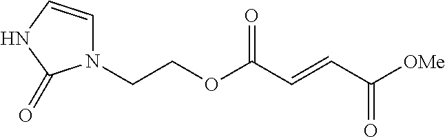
C(COC(C=CC([OMe])=O)=O)N1C=CNC1=O
